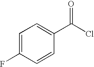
C1=C(F)C=CC(C(Cl)=O)=C1
